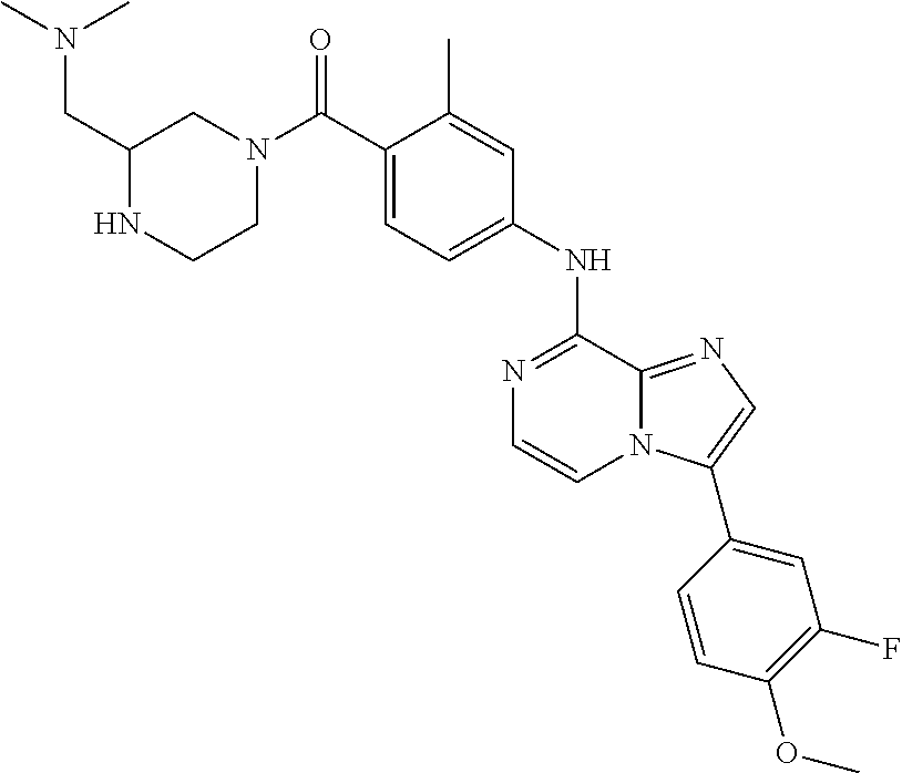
N1=C(NC2=CC=C(C(N3CC(CN(C)C)NCC3)=O)C(C)=C2)C2=NC=C(C3=CC(F)=C(OC)C=C3)N2C=C1
